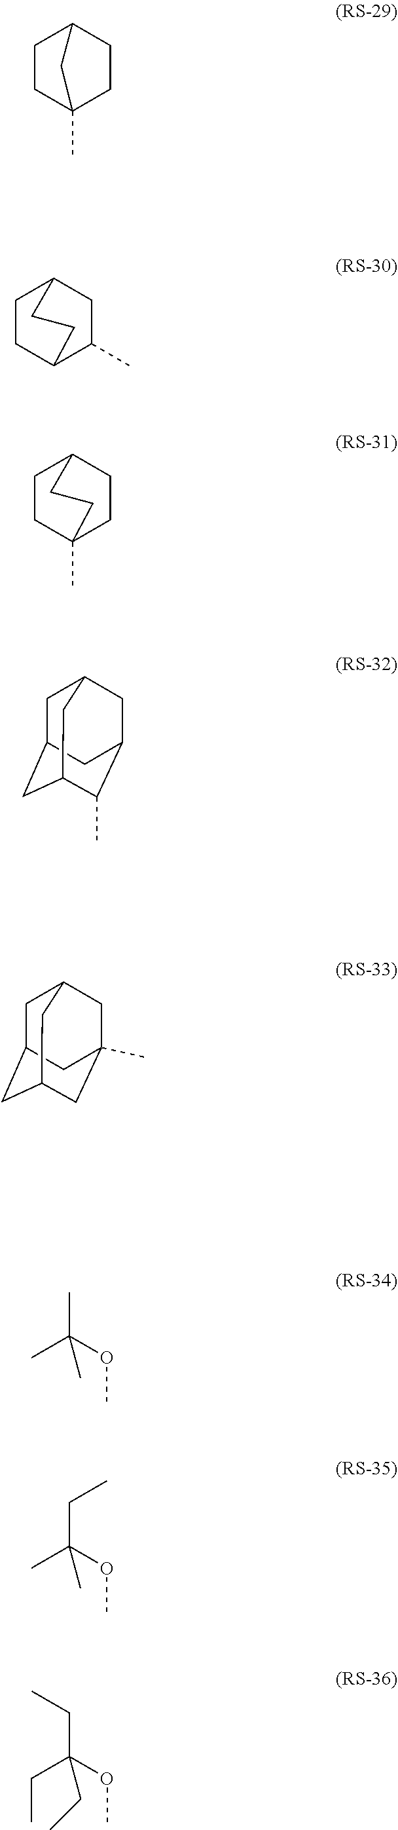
C1CC2(C)CCC1C2.C1C2CC3CC(C)(CC1C3)C2.C1C2CC3C(C)C(CC1C3)C2.CC(OC)(C)C.CC(OC)(CC)C.C(C(OC)(CC)CC)C.CC1C2CCC(C1)CC2.C1CC2(C)CCC1CC2
